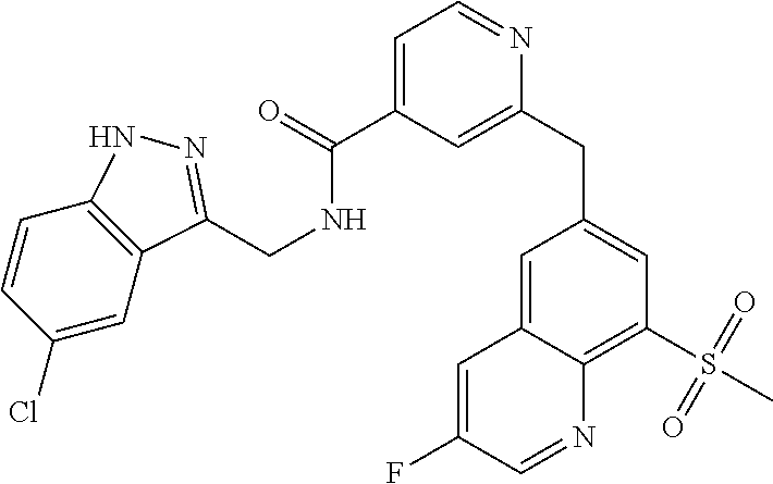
C1=CC(Cl)=CC2=C1NN=C2CNC(C1=CC=NC(CC2=CC(S(C)(=O)=O)=C3C(=C2)C=C(F)C=N3)=C1)=O
